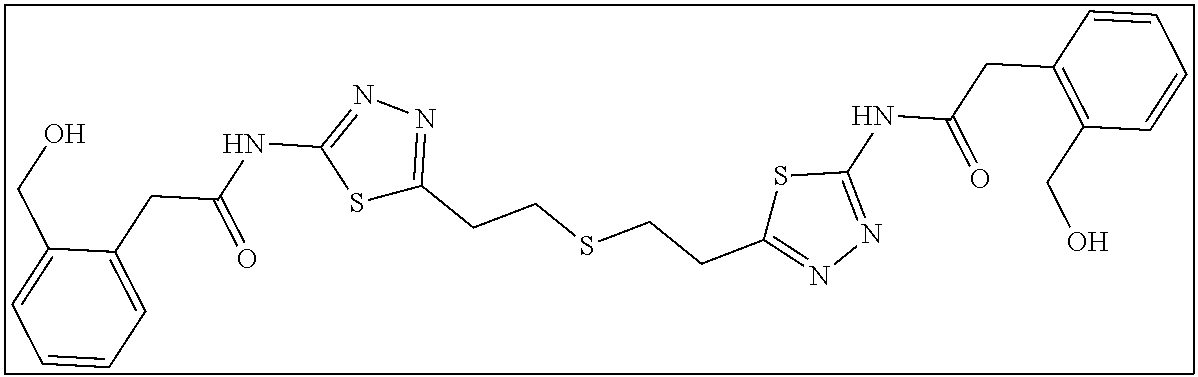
S1C(CCSCCC2=NN=C(NC(CC3=C(CO)C=CC=C3)=O)S2)=NN=C1NC(CC1=CC=CC=C1CO)=O
